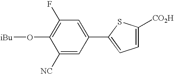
C1(O[iBu])=C(F)C=C(C2=CC=C([CO2H])S2)C=C1[NC]
